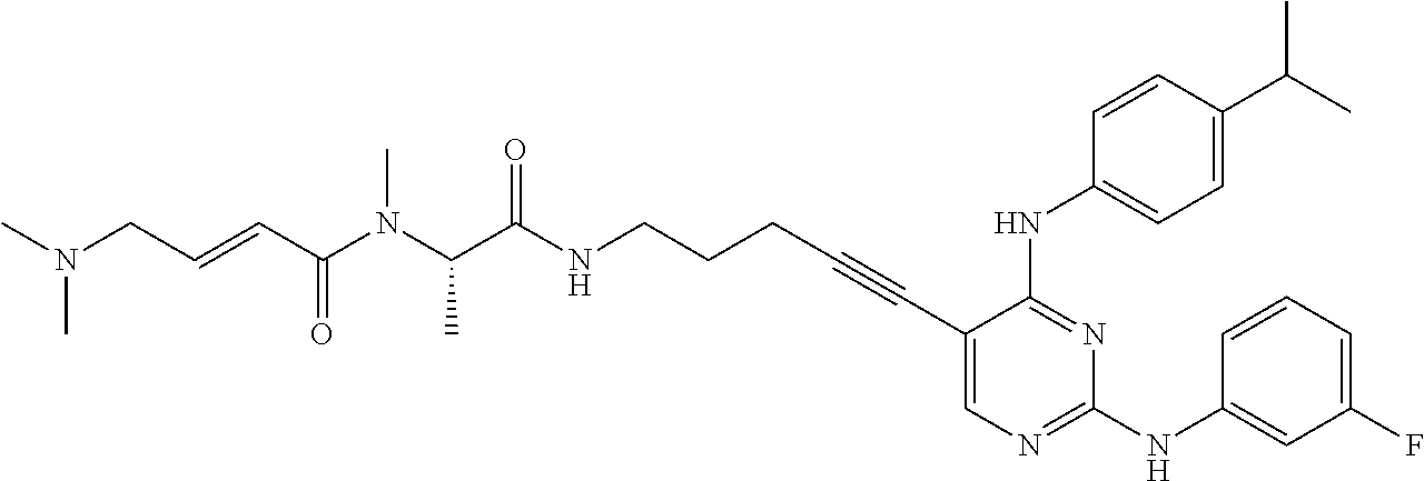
C1(C#CCCCNC(C(N(C(C=CCN(C)C)=O)C)C)=O)=CN=C(NC2=CC(F)=CC=C2)N=C1NC1=CC=C(C(C)C)C=C1
